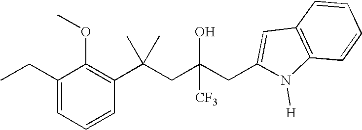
C1=CC(C(CC(CC2=CC3=C(C=CC=C3)N2[H])(O)[CF3])(C)C)=C(OC)C(CC)=C1
